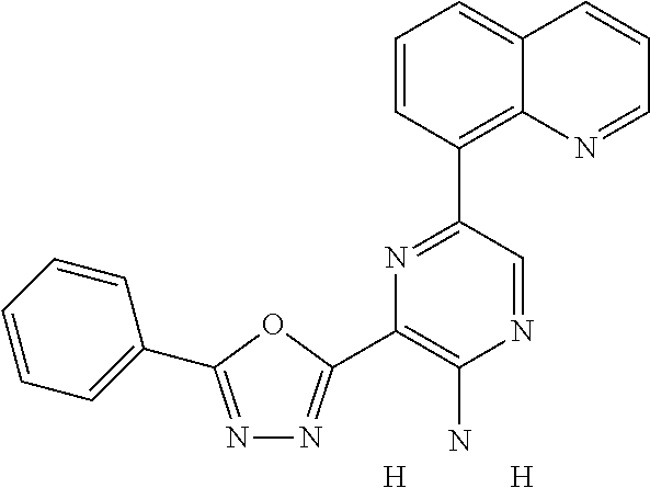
N1=C(C2=CC=CC=C2)OC(C2=C(N)N=CC(C3=C4C(=CC=C3)C=CC=N4)=N2)=N1.[H].[H]
